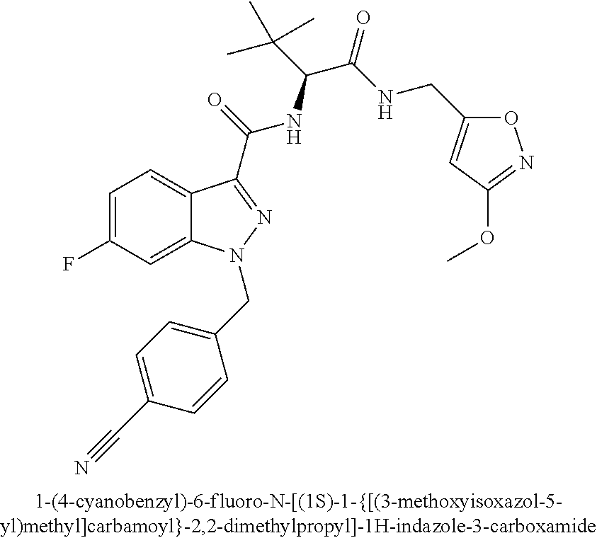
C1=C(F)C=C2C(=C1)C(C(=O)NC(C(C)(C)C)C(=O)NCC1=CC(OC)=NO1)=NN2CC1=CC=C(C#N)C=C1
